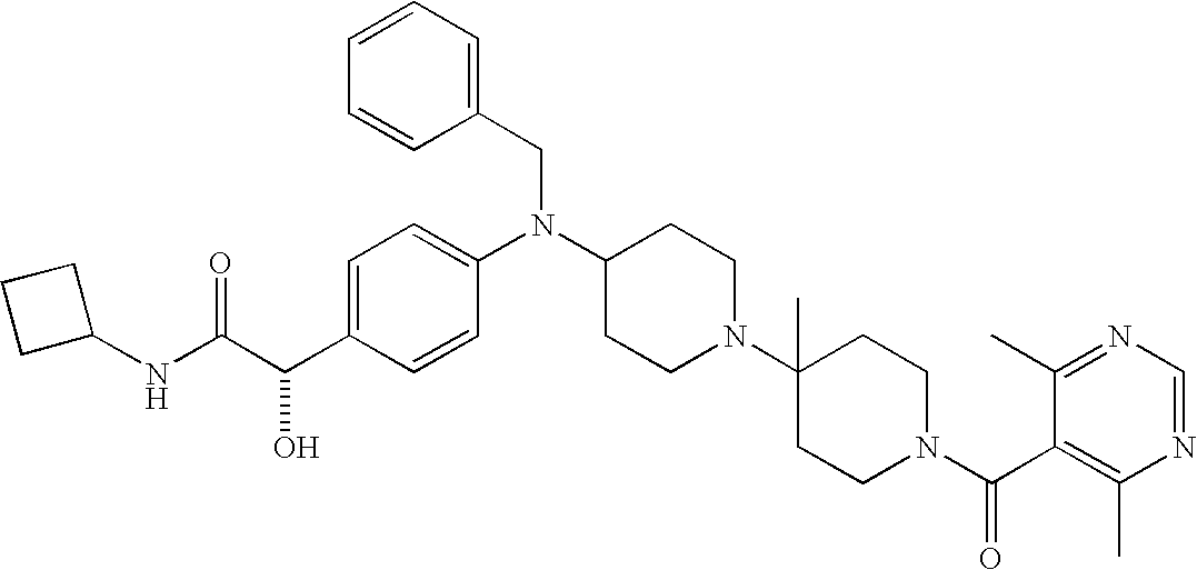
C(C1=CC=C(N(C2CCN(C3(C)CCN(C(C4=C(C)N=CN=C4C)=O)CC3)CC2)CC2=CC=CC=C2)C=C1)(C(NC1CCC1)=O)O
